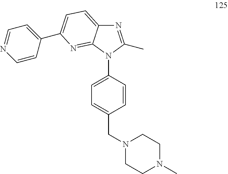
N1=C(C)N(C2=CC=C(CN3CCN(C)CC3)C=C2)C2=NC(C3=CC=NC=C3)=CC=C12
